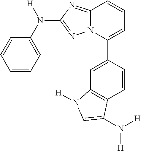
C1=CC=C(N([H])C2=NN3C(=N2)C=CC=C3C2=CC3=C(C=C2)C(N([H])[H])=CN3[H])C=C1
